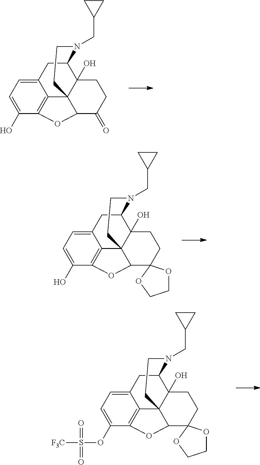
C1=C2C3=C(C(O)=C1)OC1C34CCN(CC3CC3)C(C4(O)CCC1=O)C2.C1=C2C3=C(C(O)=C1)OC1C34CCN(CC3CC3)C(C4(O)CCC13OCCO3)C2.C1=C2C3=C(C(OS(=O)(=O)[F3C])=C1)OC1C34CCN(CC3CC3)C(C4(O)CCC13OCCO3)C2
